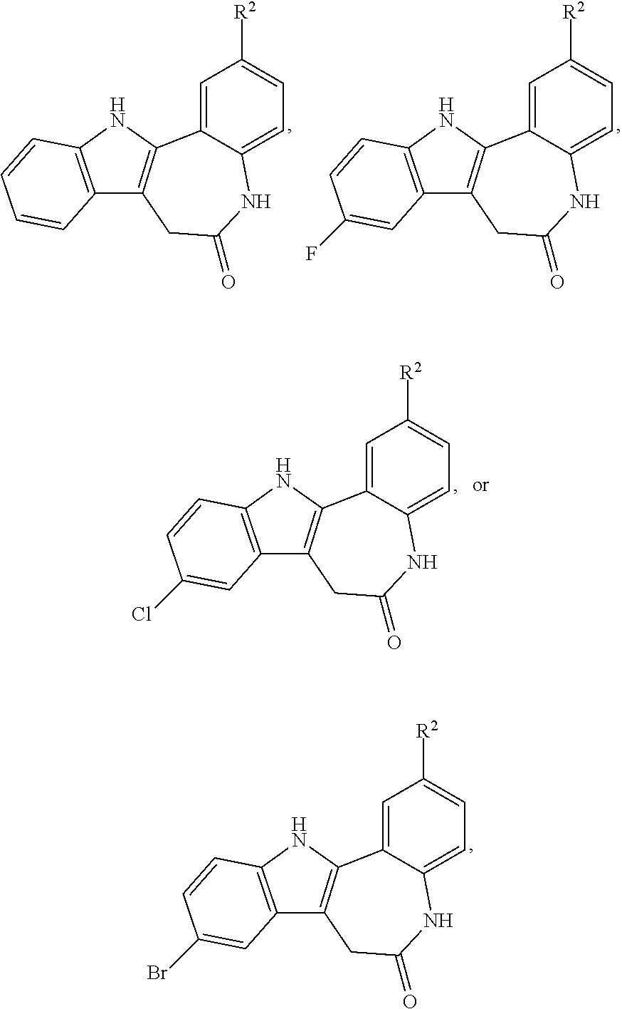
C1=C2C(=CC=C1[R2])NC(=O)CC1=C2NC2=C1C=C(Br)C=C2.C1=C2C(=CC=C1[R2])NC(=O)CC1=C2NC2=C1C=CC=C2.C1=C2C(=CC=C1[R2])NC(=O)CC1=C2NC2=C1C=C(F)C=C2.C1=C2C(=CC=C1[R2])NC(=O)CC1=C2NC2=C1C=C(Cl)C=C2
